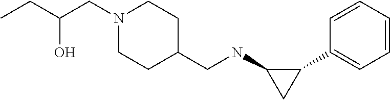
C1(C2=CC=CC=C2)C(NCC2CCN(CC(CC)O)CC2)C1
